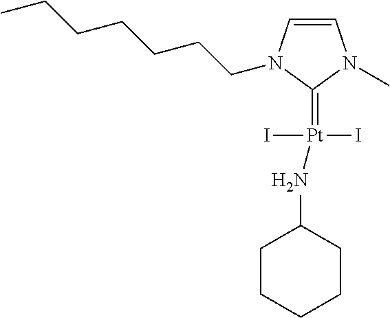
C1=CN(CCCCCCC)C(=[Pt](I)(I)NC2CCCCC2)N1C
